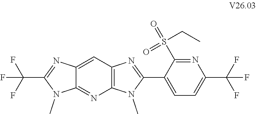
C12=CC3=C(N=C1N(C)C(C(F)(F)F)=N2)N(C)C(C1=CC=C(C(F)(F)F)N=C1S(CC)(=O)=O)=N3
